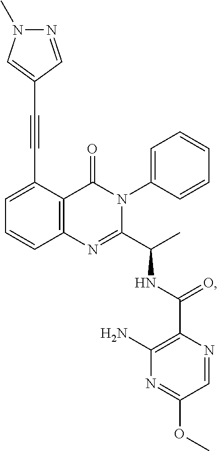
C1(C#CC2=CN(C)N=C2)=CC=CC2=C1C(=O)N(C1=CC=CC=C1)C(C(C)NC(C1=C(N)N=C(OC)C=N1)=O)=N2
